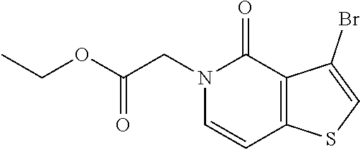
O(C(CN1C(=O)C2=C(C=C1)SC=C2Br)=O)CC
